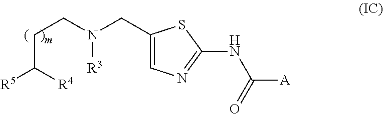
C(C([R5])[R4])CN(CC1=CN=C(NC([A])=O)S1)[R3]
